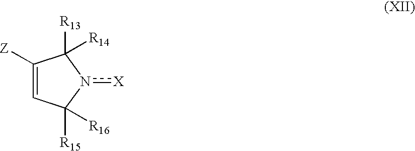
C1([Z])=CC([R16])([R15])n([X])C1([R13])[R14]
